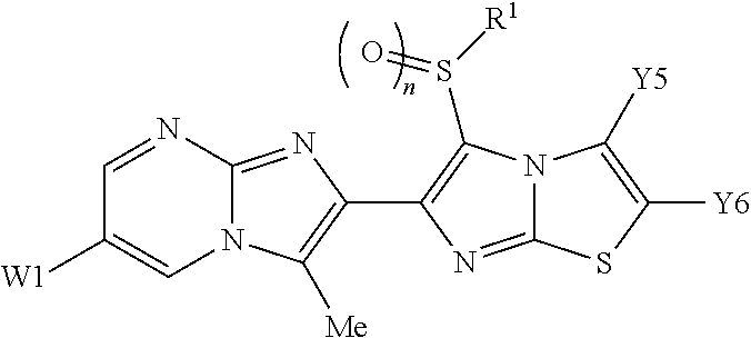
N12C(=NC(C3=C(S([R1])=O)N4C(=N3)SC([Y6])=C4[Y5])=C1[Me])N=CC([W1])=C2
